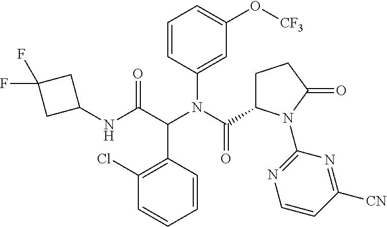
C1=CC(C(C(NC2CC(F)(F)C2)=O)N(C(=O)C2CCC(=O)N2C2=NC=CC([CN])=N2)C2=CC(O[CF3])=CC=C2)=C(Cl)C=C1
